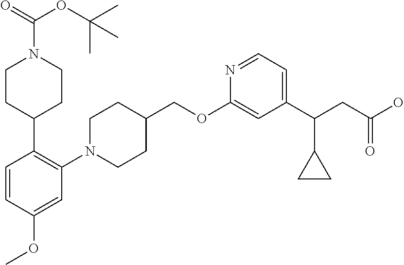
O(C(=O)N1CCC(C2=C(N3CCC(COC4=CC(C(CC(O)=O)C5CC5)=CC=N4)CC3)C=C(OC)C=C2)CC1)C(C)(C)C
